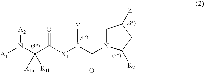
[A1]N(C(C([X1][J](C(=O)N1CC([Z])CC1[R2])[Y])=O)([R1a])[R1b])[A2]
